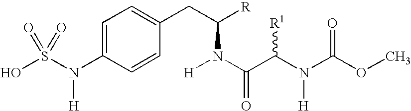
C1=C(N(S(O)(=O)=O)[H])C=CC(CC([R])N(C(C(N(C(OC)=O)[H])[R1])=O)[H])=C1
